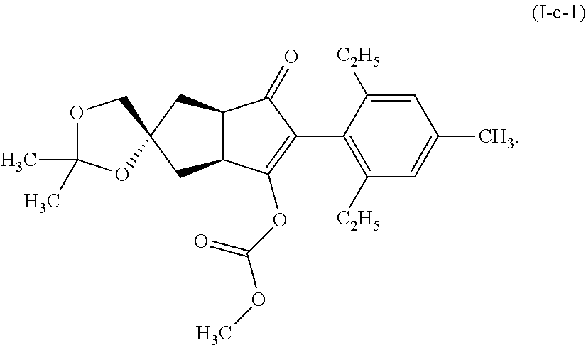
O1C(C)(C)OC2(C1)CC1C(C2)C(=O)C(C2=C([C2H5])C=C(C)C=C2[C2H5])=C1OC(OC)=O
